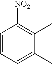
C1=CC=C(C)C(C)=C1[NO2]
